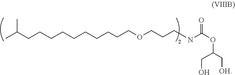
CC(C)CCCCCCCCCCOCCCNC(OC(CO)C[OH])=O
